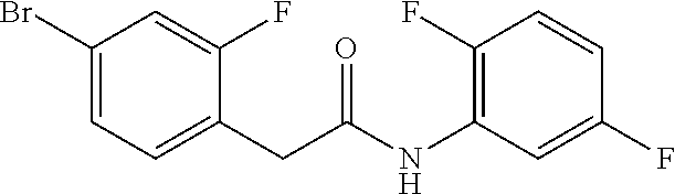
C1(F)=C(NC(CC2=CC=C(Br)C=C2F)=O)C=C(F)C=C1
